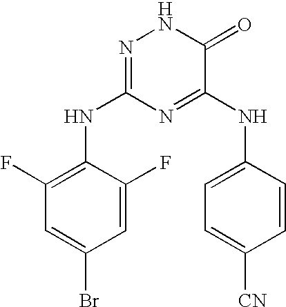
C1=C(F)C(NC2=NNC(=O)C(NC3=CC=C([CN])C=C3)=N2)=C(F)C=C1Br
